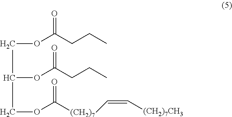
C(OC(CCC)=O)C(COC([(CH2)7]C=C[(CH2)7CH3])=O)OC(CCC)=O
